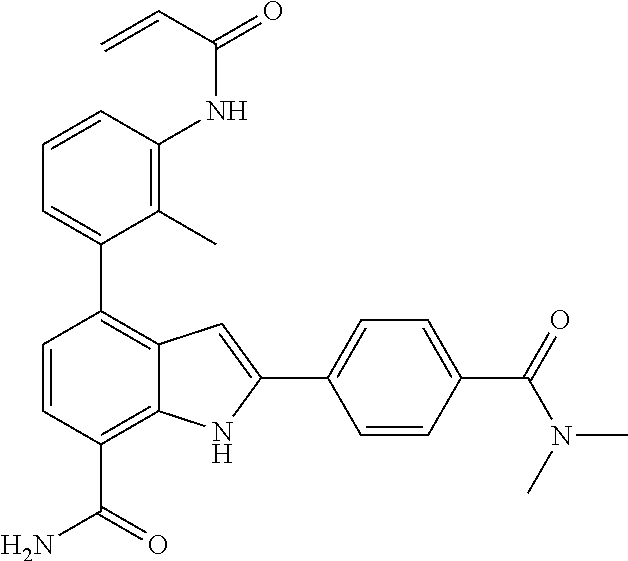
C1=CC(NC(=O)C=C)=C(C)C(C2=C3C(=C(C(=O)N)C=C2)NC(C2=CC=C(C(=O)N(C)C)C=C2)=C3)=C1
